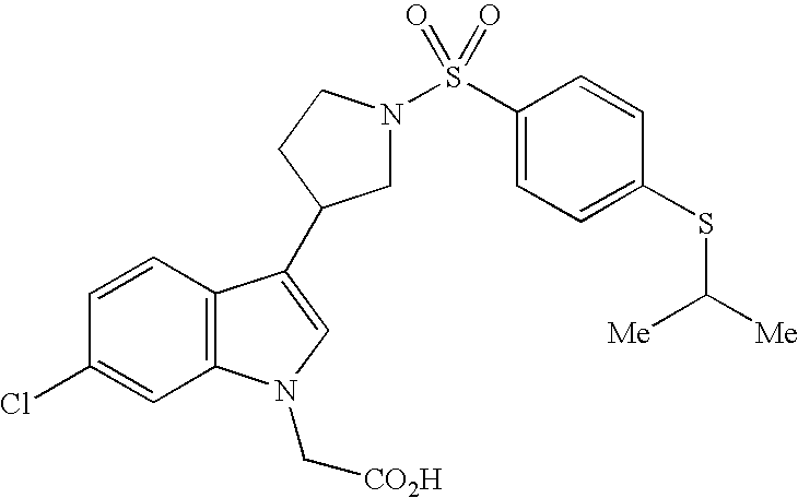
C1=CC2=C(C=C1Cl)N(C[CO2H])C=C2C1CN(S(C2=CC=C(SC([Me])[Me])C=C2)(=O)=O)CC1
